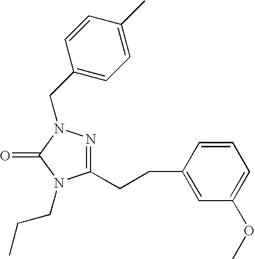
C1(CCC2=CC(OC)=CC=C2)=NN(CC2=CC=C(C)C=C2)C(=O)N1CCC
